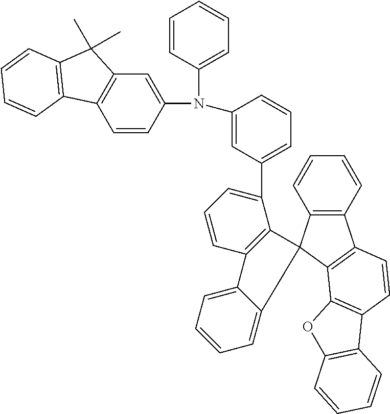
C1=CC=C(C2=CC=CC3=C2C2(C4=CC=CC=C34)C3=C(C4=C2C2=C(C=C4)C4=C(O2)C=CC=C4)C=CC=C3)C=C1N(C1=CC=CC=C1)C1=CC2=C(C=C1)C1=C(C2(C)C)C=CC=C1
